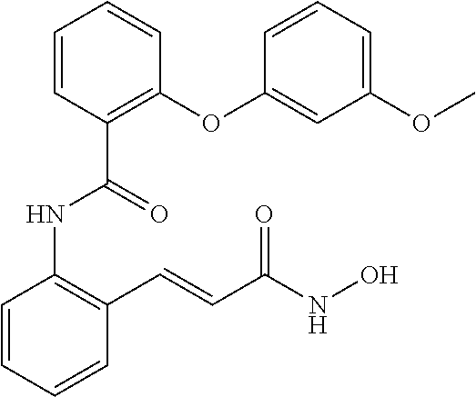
C1=CC=CC(C=CC(NO)=O)=C1NC(C1=C(OC2=CC(OC)=CC=C2)C=CC=C1)=O
